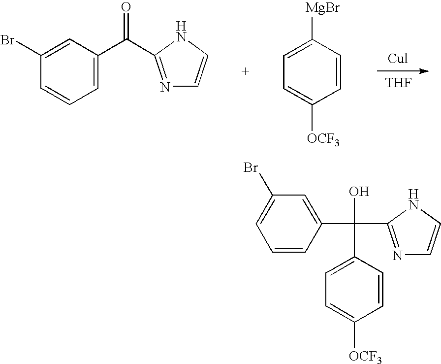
[THF].C1=C(Br)C=CC=C1C(=O)C1=NC=CN1.C1=CC([MgBr])=CC=C1[OCF3].C1=CC(C(C2=CC(Br)=CC=C2)(O)C2=NC=CN2)=CC=C1[OCF3]
